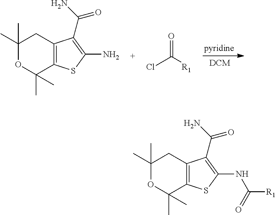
C1(C)(C)OC(C)(C)C2=C(C1)C(C(=O)N)=C(N)S2.ClC([R1])=O.C1(C)(C)OC(C)(C)C2=C(C1)C(C(=O)N)=C(NC(=O)[R1])S2
